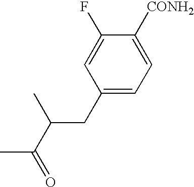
C1(CC(C(C)=O)C)=CC=C([CONH2])C(F)=C1
